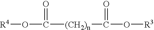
O(C([(CH2)n]C(O[R3])=O)=O)[R4]
